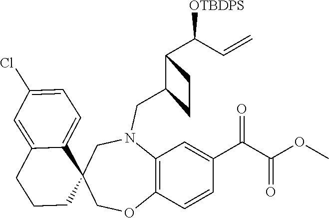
C1OC2=C(N(CC3C(C(C=C)[OTBDPS])CC3)CC13C1=CC=C(Cl)C=C1CCC3)C=C(C(C(OC)=O)=O)C=C2
